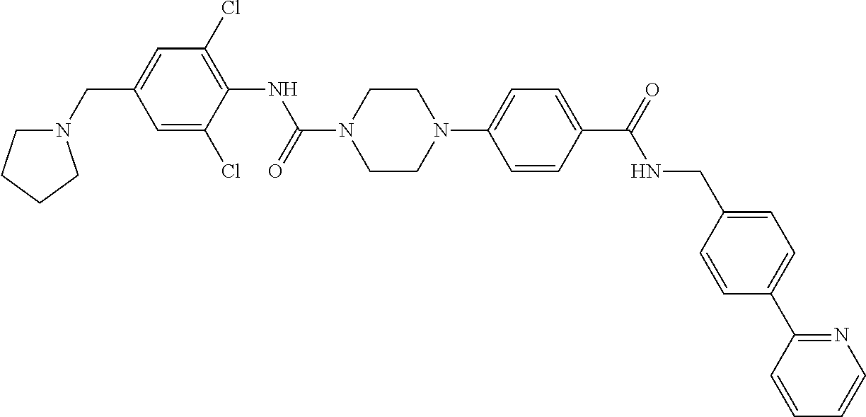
C1=C(Cl)C(NC(N2CCN(C3=CC=C(C(=O)NCC4=CC=C(C5=NC=CC=C5)C=C4)C=C3)CC2)=O)=C(Cl)C=C1CN1CCCC1
